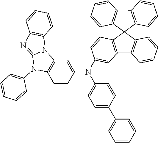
C12=C(C=CC(N(C3=CC=C(C4=CC=CC=C4)C=C3)C3=CC4=C(C=C3)C3(C5=C4C=CC=C5)C4=C(C5=C3C=CC=C5)C=CC=C4)=C1)N(C1=CC=CC=C1)C1=NC3=C(N21)C=CC=C3
